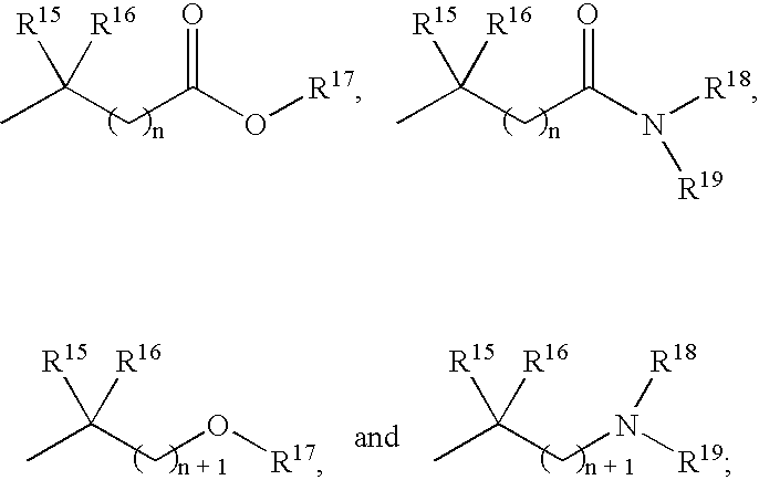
CC(CC(O[R17])=O)([R15])[R16].CC(CC(N([R18])[R19])=O)([R15])[R16].CC(CO[R17])([R15])[R16].CC(CN([R19])[R18])([R15])[R16]
